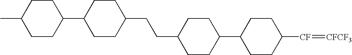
C1CC([CF]=[CFCF3])CCC1C1CCC(CCC2CCC(C3CCC(C)CC3)CC2)CC1
